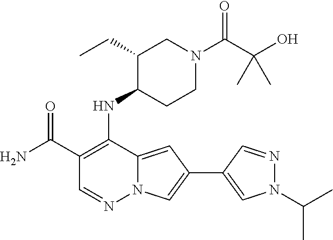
C1(C(N)=O)=C(NC2C(CC)CN(C(C(O)(C)C)=O)CC2)C2=CC(C3=CN(C(C)C)N=C3)=CN2N=C1
